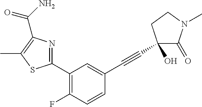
C1(C2=NC(C(=O)N)=C(C)S2)=C(F)C=CC(C#CC2(O)C(=O)N(C)CC2)=C1
